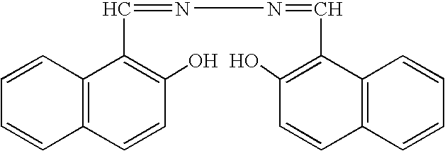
C1=CC2=C(C=C1)C=CC(O)=C2C=NN=CC1=C(O)C=CC2=C1C=CC=C2
